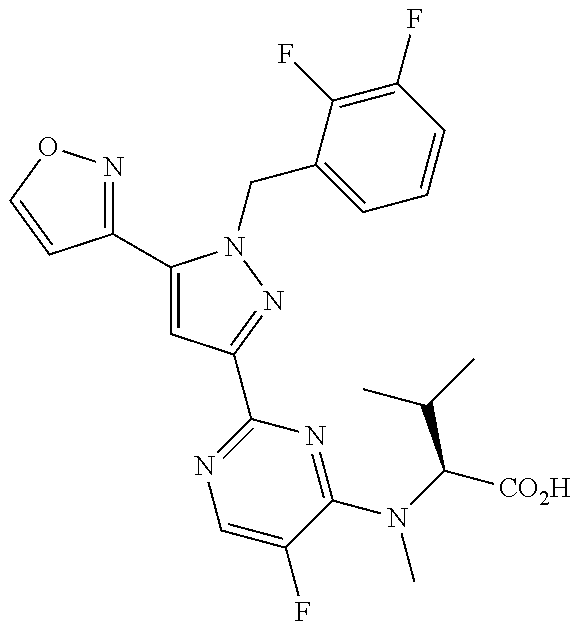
C1(C2=CC(C3=NC=C(F)C(N(C(C(C)C)[CO2H])C)=N3)=NN2CC2=CC=CC(F)=C2F)=NOC=C1
